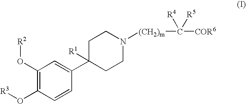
C1(O[R2])=C(O[R3])C=CC(C2([R1])CCN([(CH2)m]C([COR6])([R4])[R5])CC2)=C1
